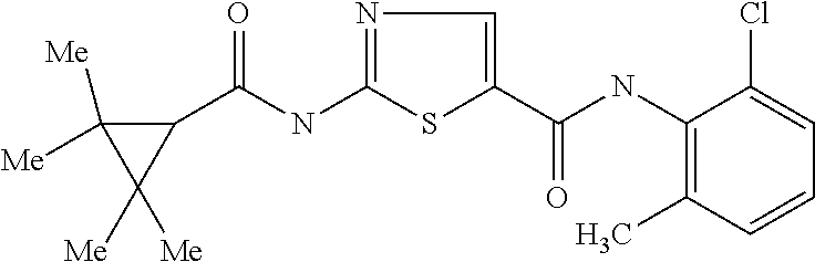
C(NC1=NC=C(C(=O)NC2=C(C)C=CC=C2Cl)S1)(=O)C1C([Me])([Me])C1([Me])[Me]
